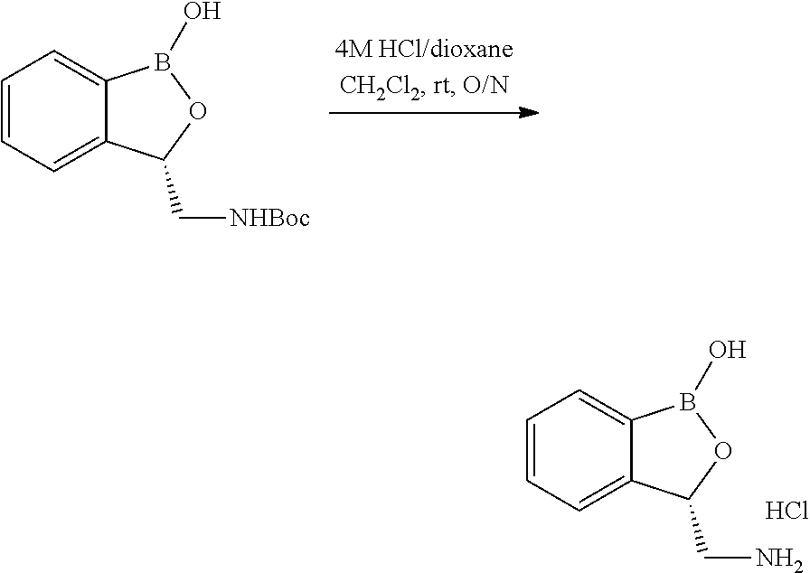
C1=CC=C2C(=C1)B(O)OC2C[NHBoc].C1=CC=C2C(=C1)B(O)OC2CN.Cl
